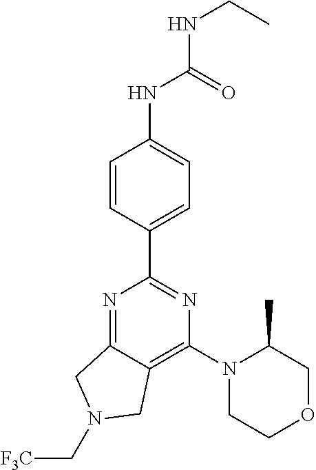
C1=CC(C2=NC(N3CCOCC3C)=C3C(=N2)CN(C[F3C])C3)=CC=C1NC(NCC)=O
